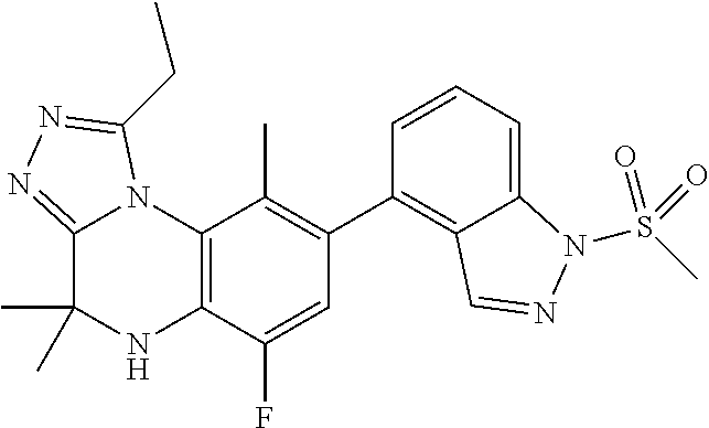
C1(C2=C3C(=CC=C2)N(S(C)(=O)=O)N=C3)=C(C)C2=C(C(F)=C1)NC(C)(C)C1=NN=C(CC)N21
